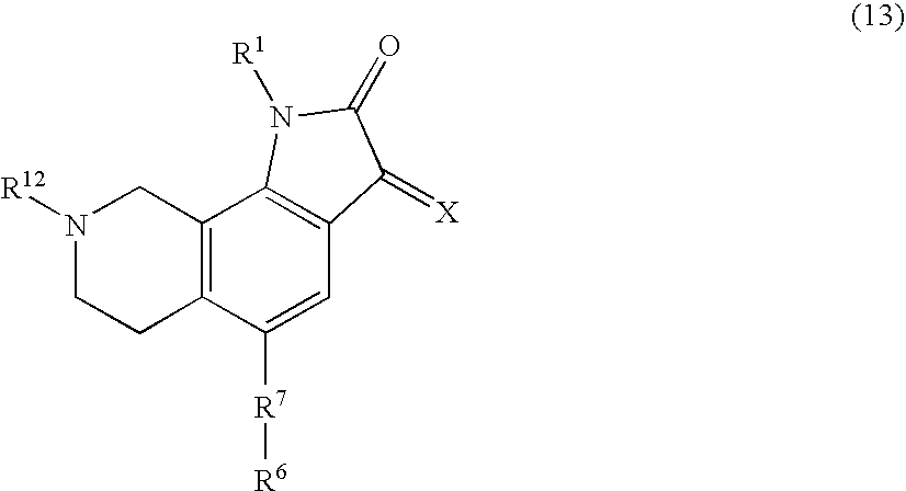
C12=C(C([R7][R6])=CC3=C1N([R1])C(=O)C3=[X])CCN([R12])C2
